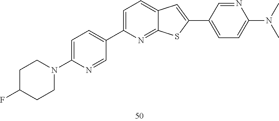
C1=C(N2CCC(F)CC2)N=CC(C2=CC=C3C(=N2)SC(C2=CC=C(N(C)C)N=C2)=C3)=C1
